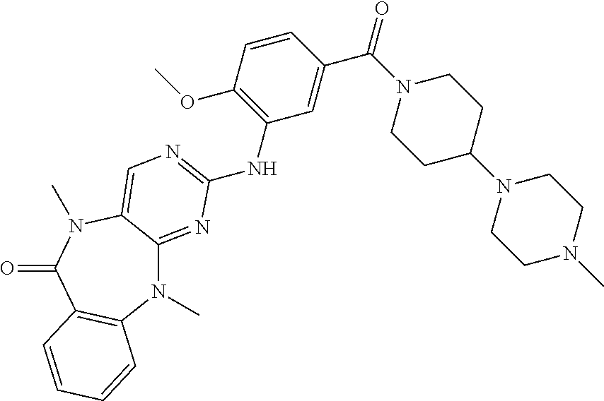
N1(C)C2=NC(NC3=C(OC)C=CC(C(N4CCC(N5CCN(C)CC5)CC4)=O)=C3)=NC=C2N(C)C(=O)C2=C1C=CC=C2
